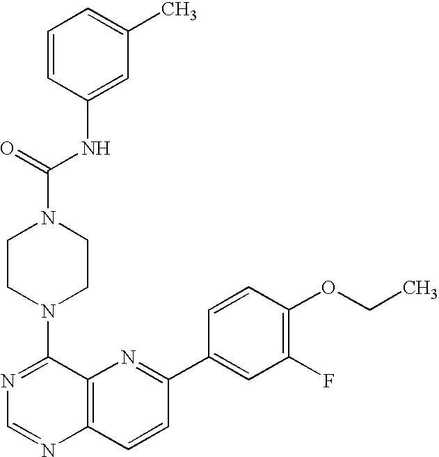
C1=CC(NC(N2CCN(C3=NC=NC4=C3N=C(C3=CC(F)=C(OCC)C=C3)C=C4)CC2)=O)=CC(C)=C1
